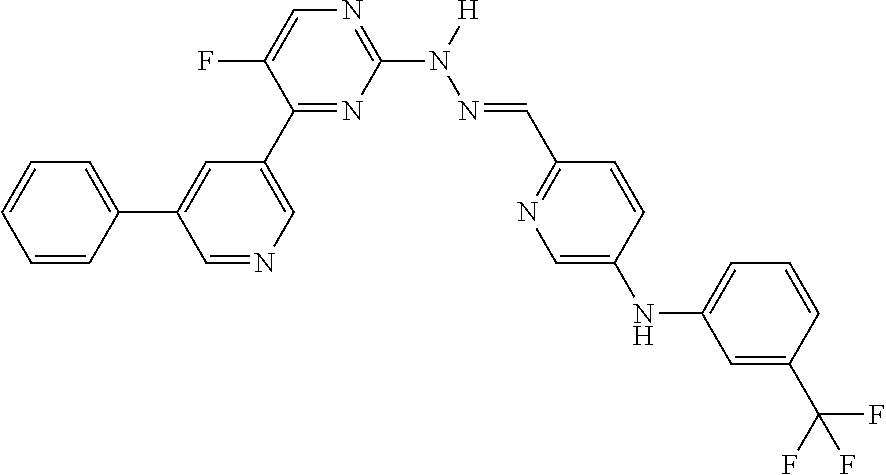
C1(C2=CN=CC(C3=CC=CC=C3)=C2)=NC(N(N=CC2=NC=C(NC3=CC=CC(C(F)(F)F)=C3)C=C2)[H])=NC=C1F
